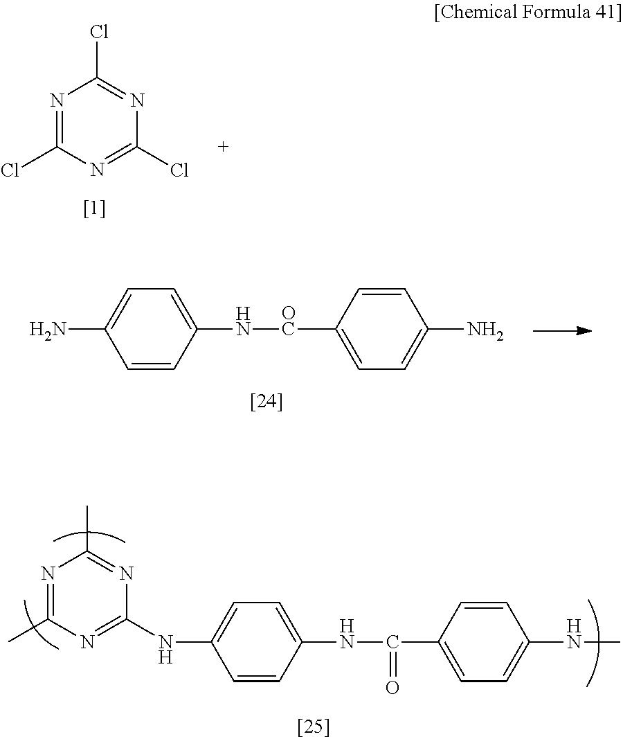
N1=C(Cl)N=C(Cl)N=C1Cl.C1(NC2=NC(C)=NC(C)=N2)=CC=C(NC(C2=CC=C(NC)C=C2)=O)C=C1.C1=CC(N[OC]C2=CC=C(N)C=C2)=CC=C1N
